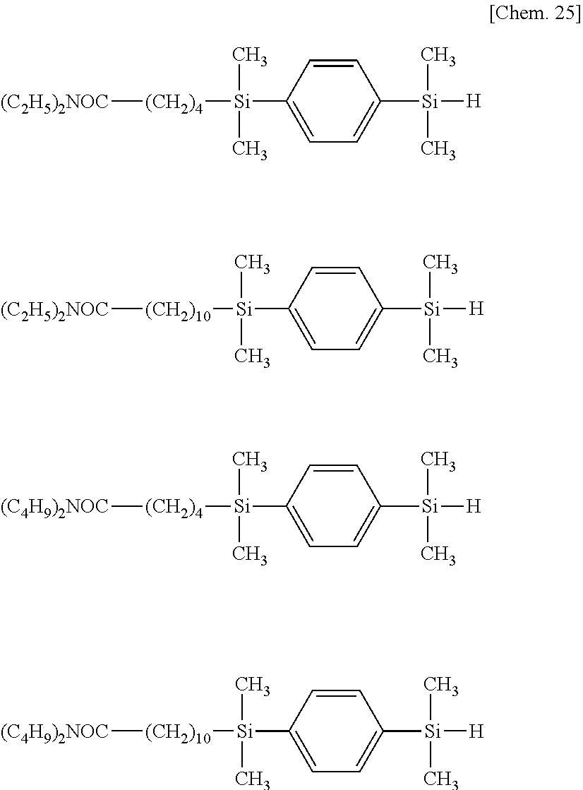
[(C2H5)2NOC][(CH2)4][Si](C1=CC=C([Si](C)(C)[H])C=C1)(C)C.[(C2H5)2NOC][(CH2)10][Si](C1=CC=C([Si](C)(C)[H])C=C1)(C)C.[(C4H9)2NOC][(CH2)4][Si](C1=CC=C([Si](C)(C)[H])C=C1)(C)C.[(C4H9)2NOC][(CH2)10][Si](C1=CC=C([Si](C)(C)[H])C=C1)(C)C
